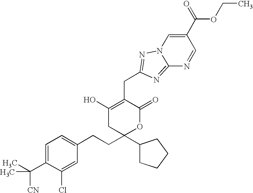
C1=C(C(C)([CN])C)C(Cl)=CC(CCC2(C3CCCC3)CC(O)=C(CC3=NN4C(=N3)N=CC(C(OCC)=O)=C4)C(=O)O2)=C1
